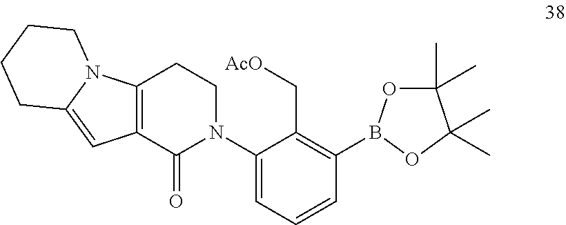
C12=C(C(=O)N(C3=CC=CC(B4OC(C)(C)C(C)(C)O4)=C3C[AcO])CC1)C=C1N2CCCC1
